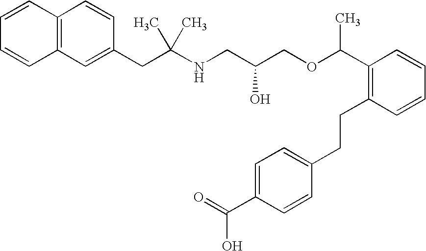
C12=C(C=C(CC(NCC(COC(C3=C(CCC4=CC=C(C(=O)O)C=C4)C=CC=C3)C)O)(C)C)C=C1)C=CC=C2
